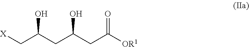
[X]CC(CC(CC([OR1])=O)O)O
